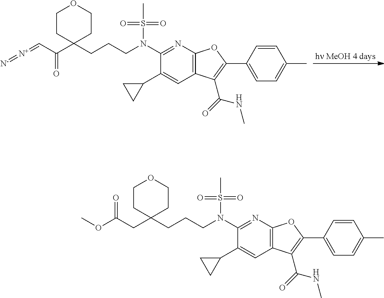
C1CC(C(C=[N+]=[N-])=O)(CCCN(C2=NC3=C(C=C2C2CC2)C(C(NC)=O)=C(C2=CC=C(C)C=C2)O3)S(C)(=O)=O)CCO1.C1CC(CC(OC)=O)(CCCN(C2=NC3=C(C=C2C2CC2)C(C(NC)=O)=C(C2=CC=C(C)C=C2)O3)S(C)(=O)=O)CCO1
